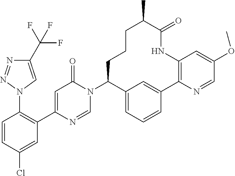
C1=CC(Cl)=CC(C2=CC(=O)N(C3C4=CC=CC(=C4)C4=C(NC(=O)C(C)CCC3)C=C(OC)C=N4)C=N2)=C1N1C=C(C(F)(F)F)N=N1
